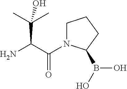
C(C(C(=O)N1CCCC1B(O)O)N)(C)(C)O
